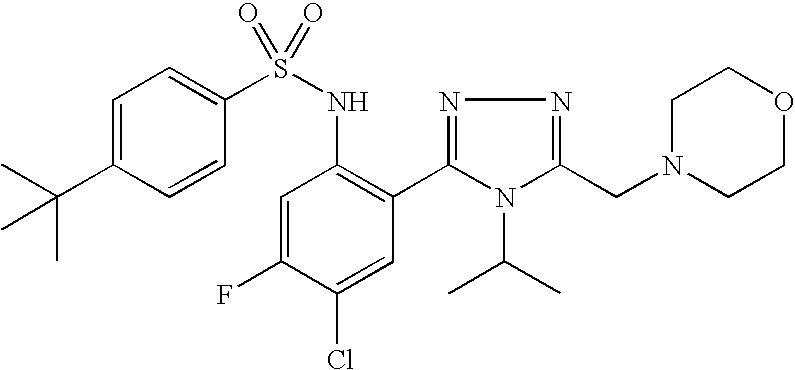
C1=C(C(C)(C)C)C=CC(S(NC2=C(C3=NN=C(CN4CCOCC4)N3C(C)C)C=C(Cl)C(F)=C2)(=O)=O)=C1
